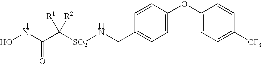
N(CC1=CC=C(OC2=CC=C([CF3])C=C2)C=C1)[SO2]C(C(NO)=O)([R1])[R2]
